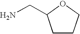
C1CCOC1CN
